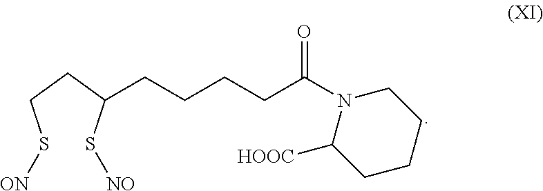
S(CCC(S[NO])CCCCC(=O)N1CCCCC1[HOOC])[ON]
